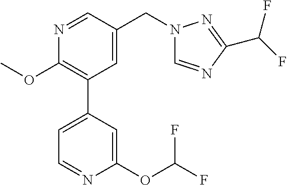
C1(OC)=C(C2=CC=NC(OC(F)F)=C2)C=C(CN2C=NC(C(F)F)=N2)C=N1
